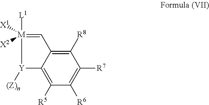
C1([R8])=C2C(=C([R5])C([R6])=C1[R7])[Y]([(Z)n])[M]([X1])([X2])([L1])=C2
